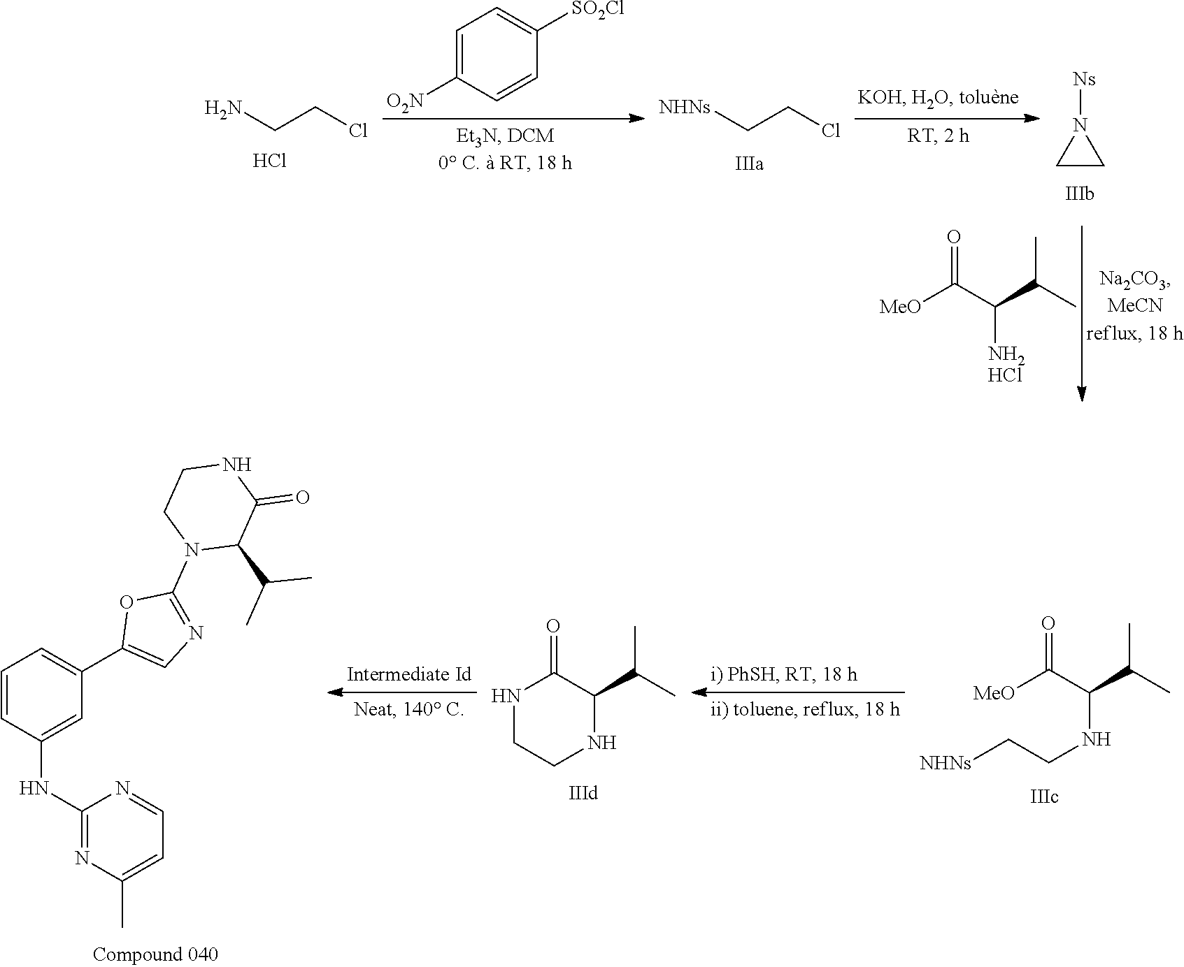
NCCCl.Cl.C1=C([O2N])C=CC([SO2Cl])=C1.[NHNs]CCCl.C1CN1[Ns].O=C(C(C(C)C)N)[MeO].Cl.O=C(C(C(C)C)NCC[NHNs])[MeO].O=C1C(C(C)C)NCCN1.C1(NC2=CC(C3=CN=C(N4C(C(C)C)C(=O)NCC4)O3)=CC=C2)=NC(C)=CC=N1
